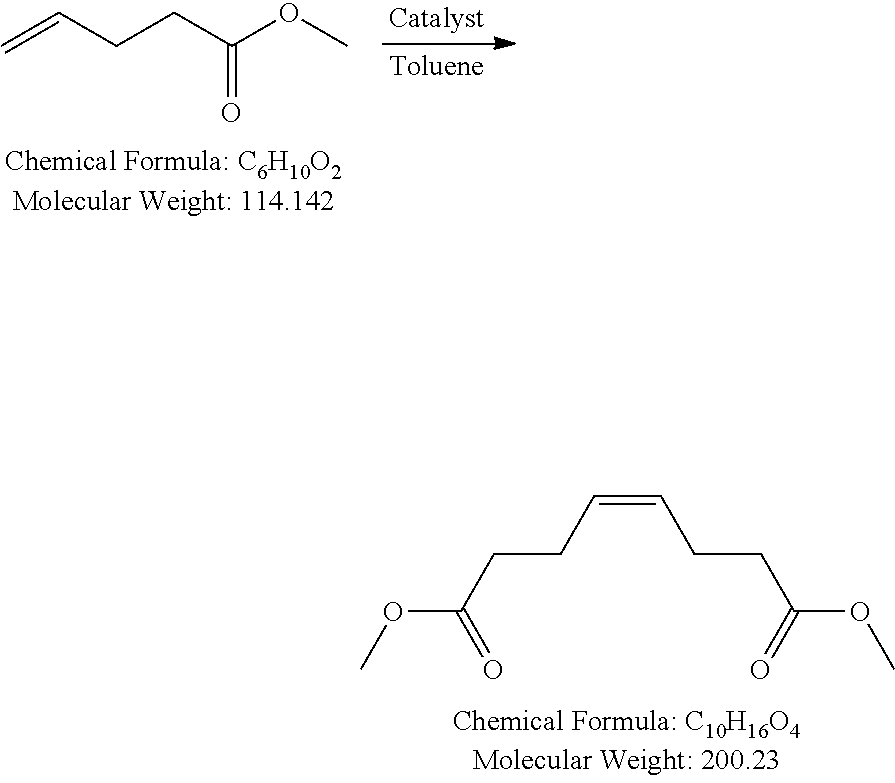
O(C(=O)CCC=CCCC(OC)=O)C.C(=O)(CCC=C)OC
